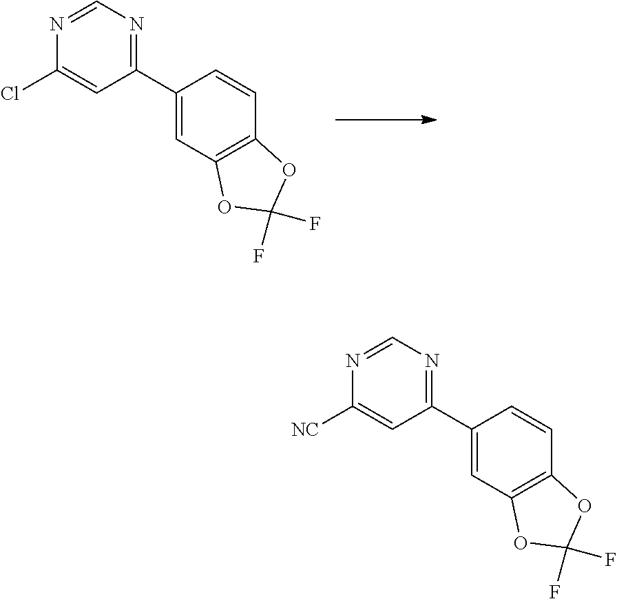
C1(C2=NC=NC(Cl)=C2)=CC2=C(C=C1)OC(F)(F)O2.C1(C2=NC=NC([NC])=C2)=CC2=C(C=C1)OC(F)(F)O2
